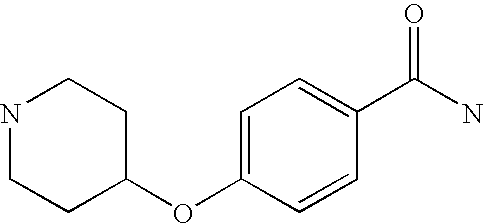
N1CCC(OC2=CC=C(C(N)=O)C=C2)CC1
